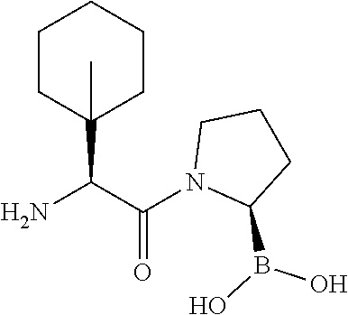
NC(C(N1C(B(O)O)CCC1)=O)C1(C)CCCCC1
